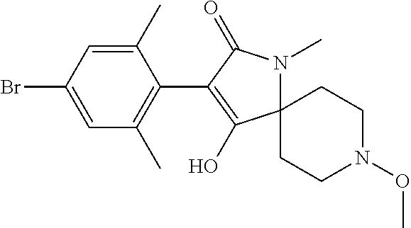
C12(N(C)C(=O)C(C3=C(C)C=C(Br)C=C3C)=C1O)CCN(OC)CC2
